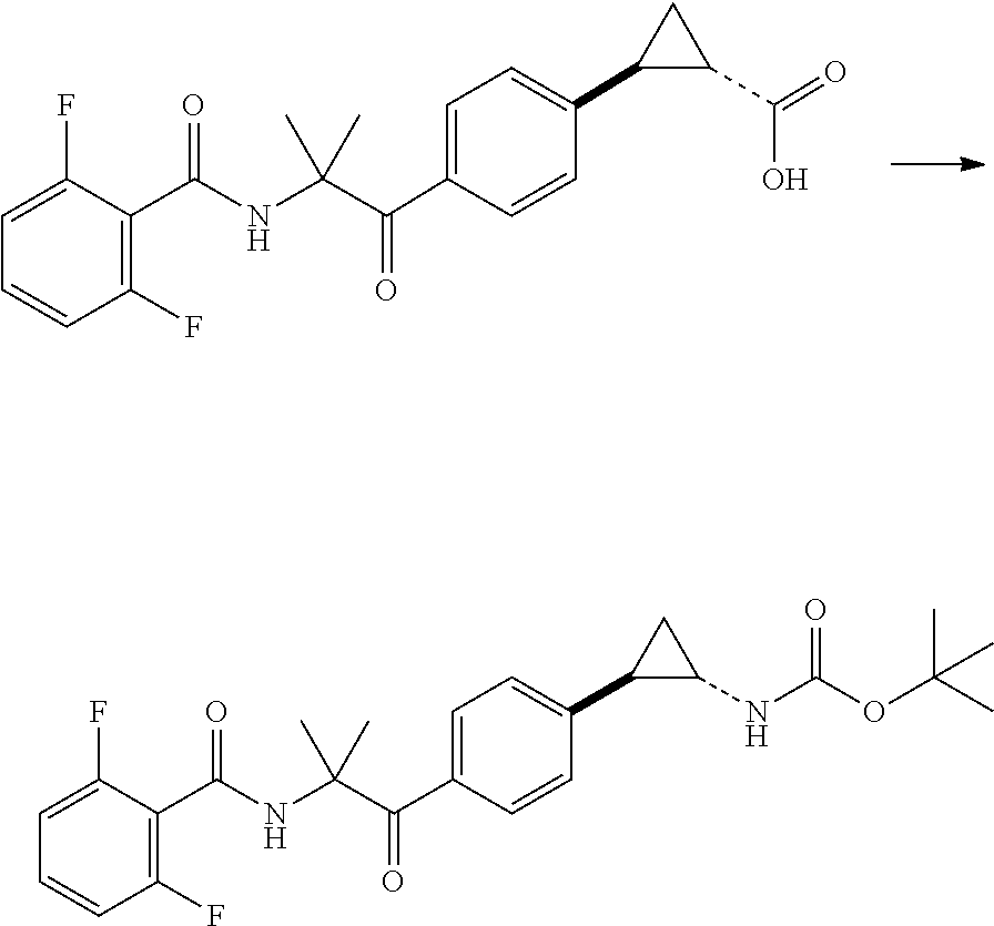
C1=C(C(C(NC(C2=C(F)C=CC=C2F)=O)(C)C)=O)C=CC(C2C(C(=O)O)C2)=C1.C1=C(C(C(NC(C2=C(F)C=CC=C2F)=O)(C)C)=O)C=CC(C2C(NC(=O)OC(C)(C)C)C2)=C1
